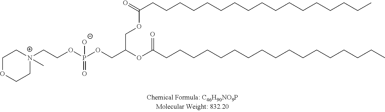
[N+]1(CCOP(OCC(OC(CCCCCCCCCCCCCCCCC)=O)COC(CCCCCCCCCCCCCCCCC)=O)([O-])=O)(C)CCOCC1
